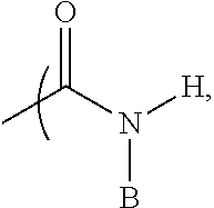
CC(N([H])B)=O
